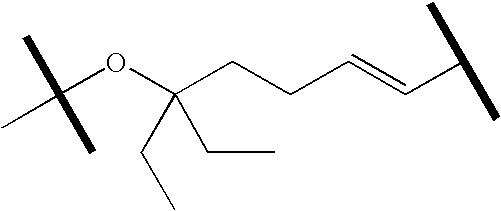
C(OC(CCC=CC(C)C)(CC)CC)(C)(C)C
